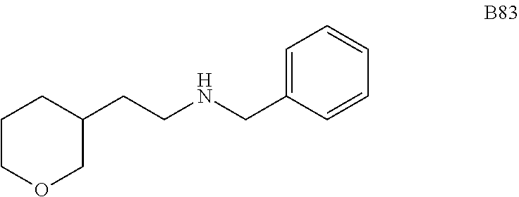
C1COCC(CCNCC2=CC=CC=C2)C1
